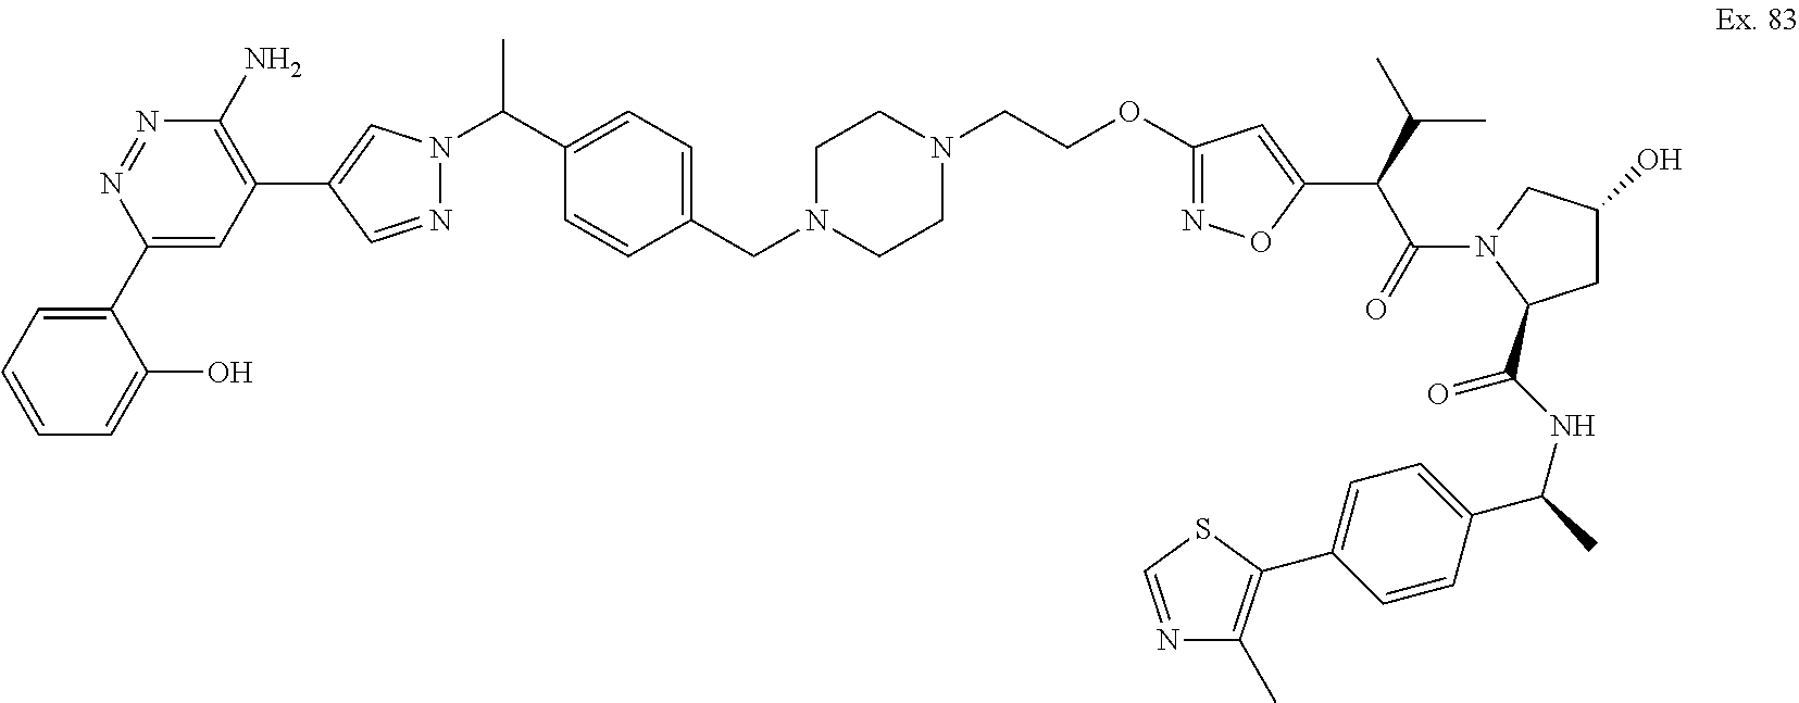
C1(C2=CC(C3=CN(C(C)C4=CC=C(CN5CCN(CCOC6=NOC(C(C(C)C)C(=O)N7C(C(NC(C)C8=CC=C(C9=C(C)N=CS9)C=C8)=O)CC(O)C7)=C6)CC5)C=C4)N=C3)=C(N)N=N2)=CC=CC=C1O
